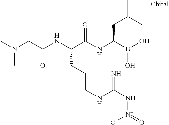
C(C(NC(C(NC(B(O)O)CC(C)C)=O)CCCNC(N[N+](=O)[O-])=N)=O)N(C)C
